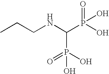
P(O)(O)(=O)C(NCCC)P(O)(=O)O
